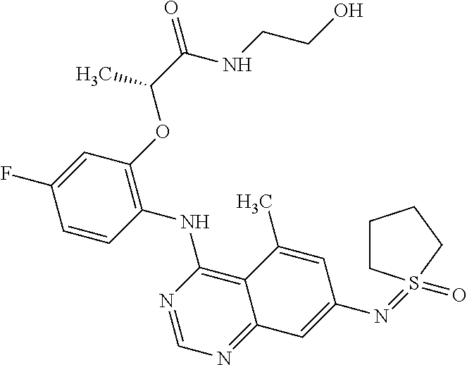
C1=CC(NC2=C3C(=NC=N2)C=C(N=S2(=O)CCCC2)C=C3C)=C(OC(C(=O)NCCO)C)C=C1F
